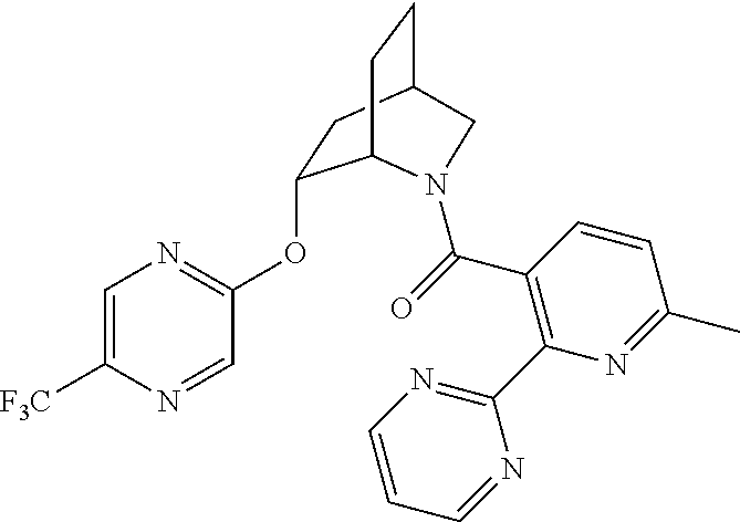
C1=C([F3C])N=CC(OC2CC3CCC2N(C(=O)C2=C(C4=NC=CC=N4)N=C(C)C=C2)C3)=N1
